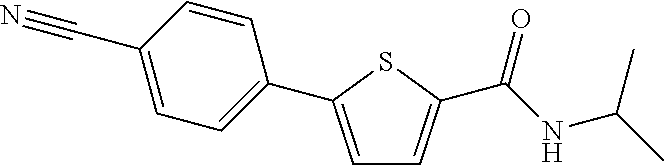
C1=C(C2=CC=C(C#N)C=C2)SC(C(NC(C)C)=O)=C1
